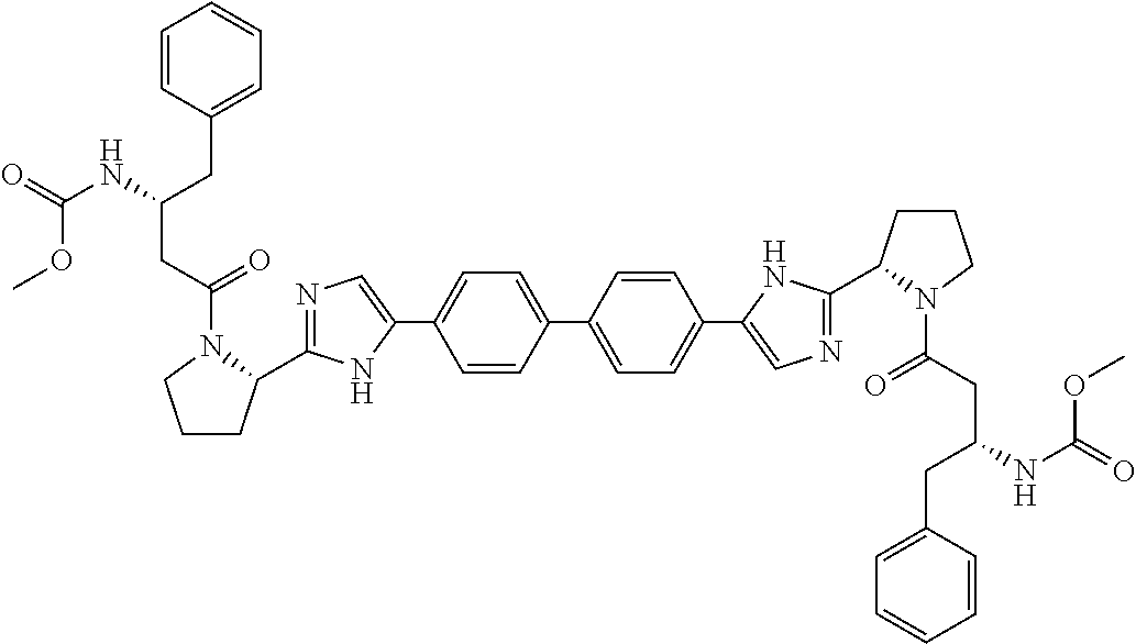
C1=C(C2=CC=C(C3=CN=C(C4CCCN4C(=O)CC(CC4=CC=CC=C4)NC(=O)OC)N3)C=C2)C=CC(C2=CN=C(C3CCCN3C(CC(NC(OC)=O)CC3=CC=CC=C3)=O)N2)=C1
